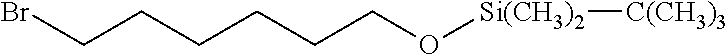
BrCCCCCCO[Si(CH3)2][C(CH3)3]
